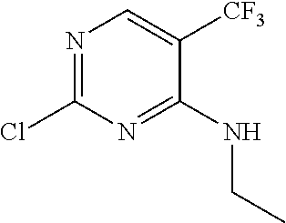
N1=C(Cl)N=C(NCC)C([CF3])=C1
